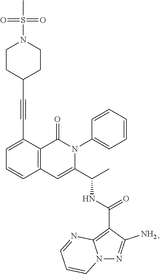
C1=C(C#CC2CCN(S(C)(=O)=O)CC2)C2=C(C=C1)C=C(C(C)NC(=O)C1=C3N(N=C1N)C=CC=N3)N(C1=CC=CC=C1)C2=O
